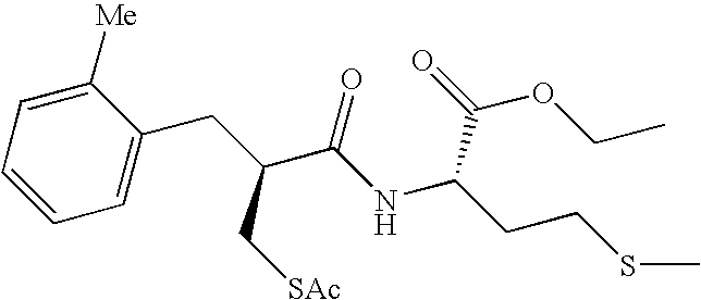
C1=CC=C(CC(C[SAc])C(NC(CCSC)C(OCC)=O)=O)C([Me])=C1
